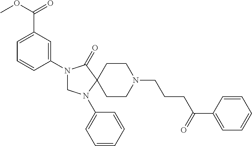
N1(C2=CC(C(OC)=O)=CC=C2)CN(C2=CC=CC=C2)C2(C1=O)CCN(CCCC(=O)C1=CC=CC=C1)CC2
